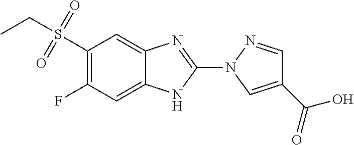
N1(C2=NC3=CC(S(CC)(=O)=O)=C(F)C=C3N2)N=CC(C(=O)O)=C1
